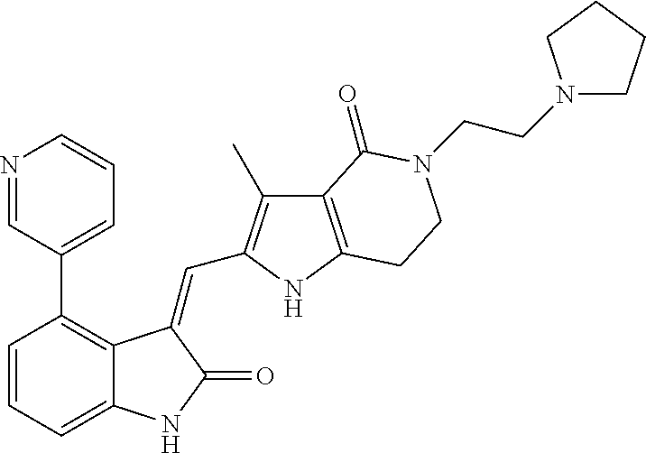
C1=CC=C2C(=C1C1=CC=CN=C1)C(=CC1=C(C)C3=C(N1)CCN(CCN1CCCC1)C3=O)C(=O)N2
